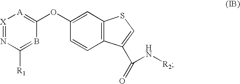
[X]1=NC([R1])=BC(OC2=CC3=C(C=C2)C(C(N[R2])=O)=CS3)=[A]1
